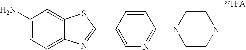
C1(N)=CC=C2C(=C1)SC(C1=CN=C(N3CCN(C)CC3)C=C1)=N2
